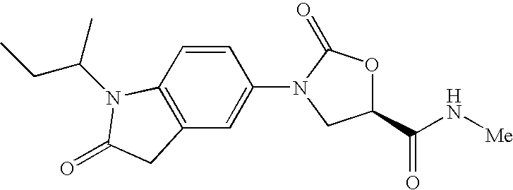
C12=C(C=CC(N3CC(C(N[Me])=O)OC3=O)=C1)N(C(CC)C)C(=O)C2
